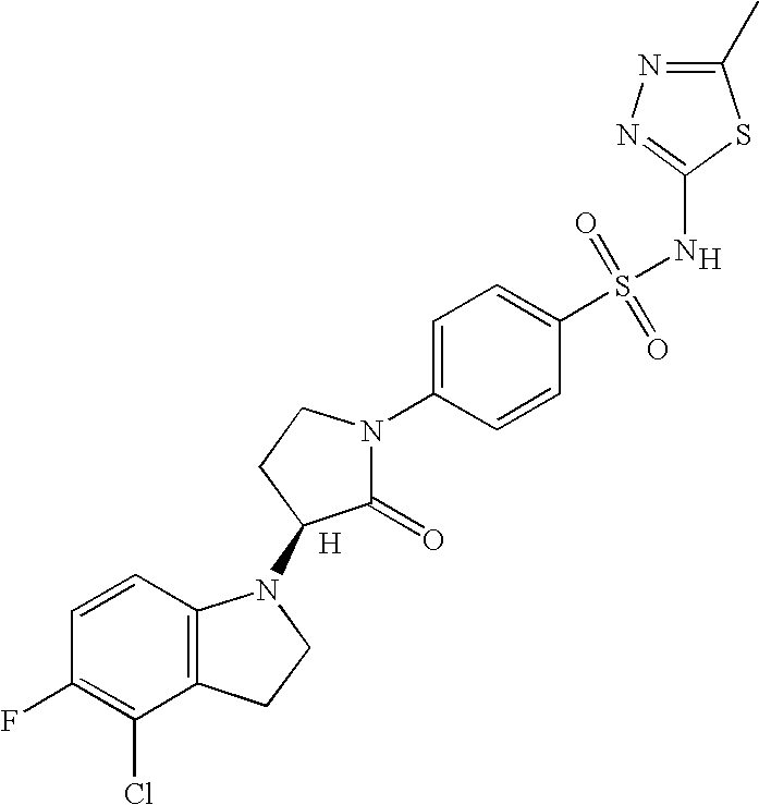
C1=CC2=C(C(Cl)=C1F)CCN2C1C(=O)N(C2=CC=C(S(=O)(=O)NC3=NN=C(C)S3)C=C2)CC1.[H].[H]
